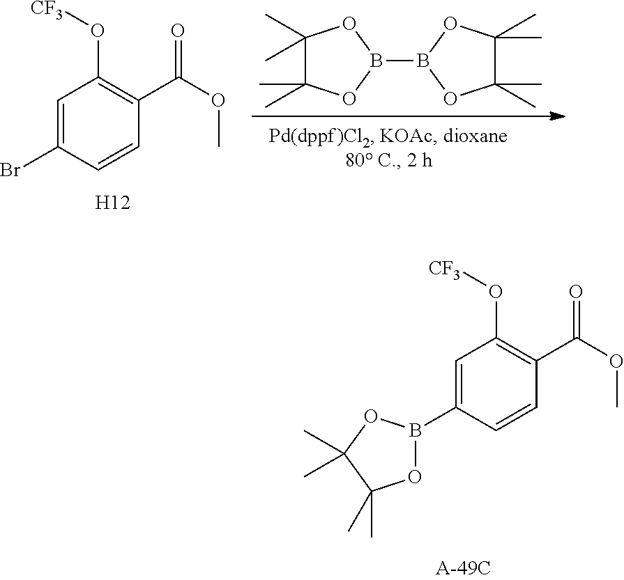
C1(C)(C)C(C)(C)OB(B2OC(C)(C)C(C)(C)O2)O1.C1=C(Br)C=CC(C(OC)=O)=C1O[CF3].[H12].C1=C(B2OC(C)(C)C(C)(C)O2)C=CC(C(OC)=O)=C1O[CF3]
